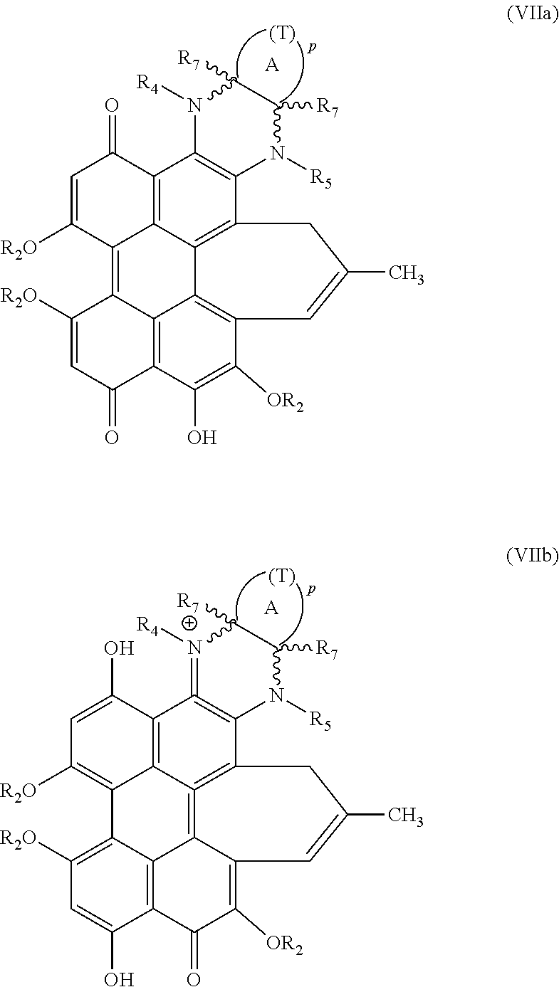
C1=C([R2O])C2=C3C4=C(C(=O)C=C3[R2O])C(O)=C([OR2])C3=C4C4=C(C5=C(C(=C24)C1=O)N([R4])C([R7])C([R7])N5[R5])CC(C)=C3.[(T)].[A].C1=C(O)C2=C3C(=C1[R2O])C1=C([R2O])C=C(O)C4=C1C1=C3=C(C3=C2=N([R4])C([R7])C([R7])N3[R5])CC(C)=CC1=C([OR2])C4=O.[(T)].[A]
